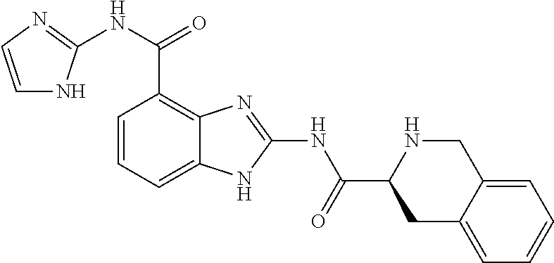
C1=CC=C2C(=C1C(NC1=NC=CN1)=O)N=C(NC(C1CC3=CC=CC=C3CN1)=O)N2
